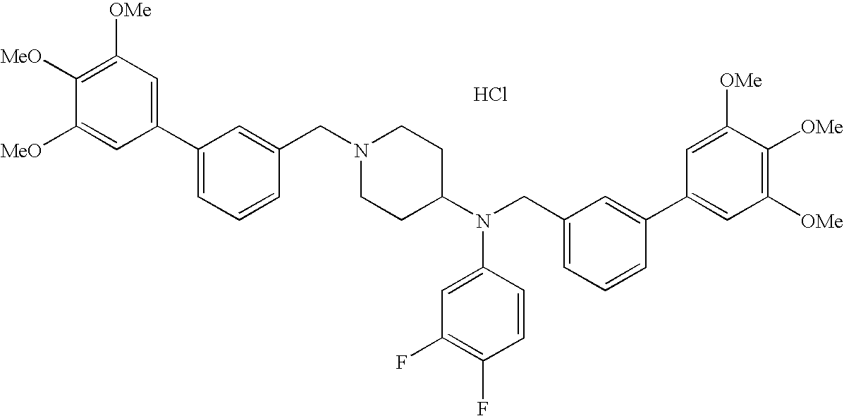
C1=C([MeO])C([MeO])=C([OMe])C=C1C1=CC=CC(CN2CCC(N(CC3=CC=CC(C4=CC([OMe])=C([OMe])C([OMe])=C4)=C3)C3=CC(F)=C(F)C=C3)CC2)=C1.Cl
